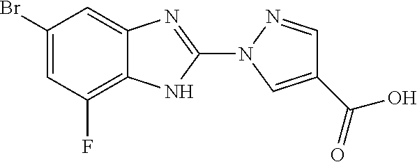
C1(F)=C2C(=CC(Br)=C1)N=C(N1C=C(C(O)=O)C=N1)N2
